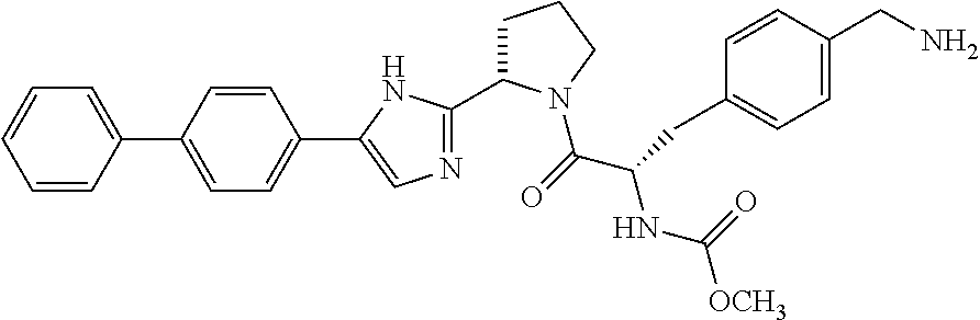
C1=CC(C2=CC=C(C3=CN=C(C4CCCN4C(C(CC4=CC=C(CN)C=C4)NC(=O)[OCH3])=O)N3)C=C2)=CC=C1
